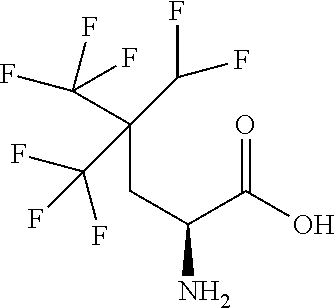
C(CC(N)C(=O)O)(C(F)(F)F)(C(F)F)C(F)(F)F
